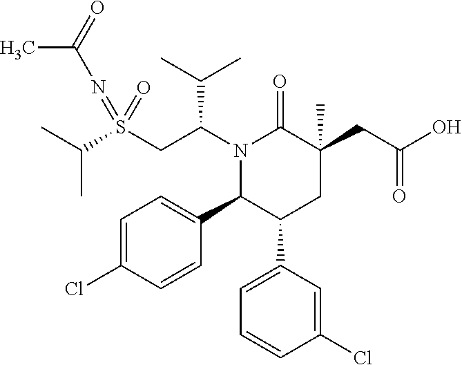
S(CC(N1C(=O)C(CC(=O)O)(C)CC(C2=CC=CC(Cl)=C2)C1C1=CC=C(Cl)C=C1)C(C)C)(=NC(C)=O)(=O)C(C)C
